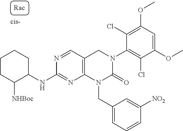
C1CC([NHBoc])C(NC2=NC3=C(C=N2)CN(C2=C(Cl)C(OC)=CC(OC)=C2Cl)C(=O)N3CC2=CC=CC([NO2])=C2)CC1
